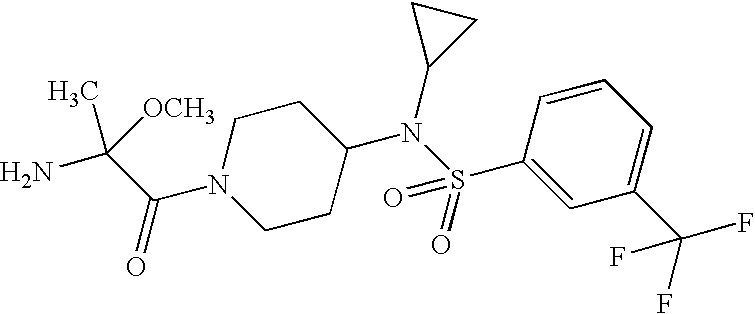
C(N1CCC(N(S(C2=CC(C(F)(F)F)=CC=C2)(=O)=O)C2CC2)CC1)(C(N)(C)[OCH3])=O
